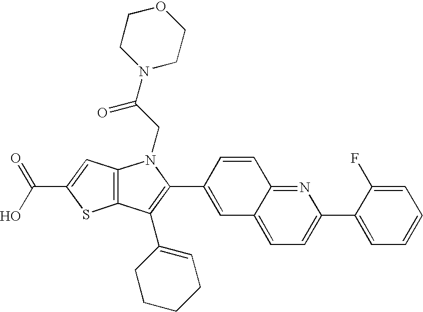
C(C1=CC2=C(S1)C(C1=CCCCC1)=C(C1=CC3=CC=C(C4=CC=CC=C4F)N=C3C=C1)N2CC(N1CCOCC1)=O)(O)=O
